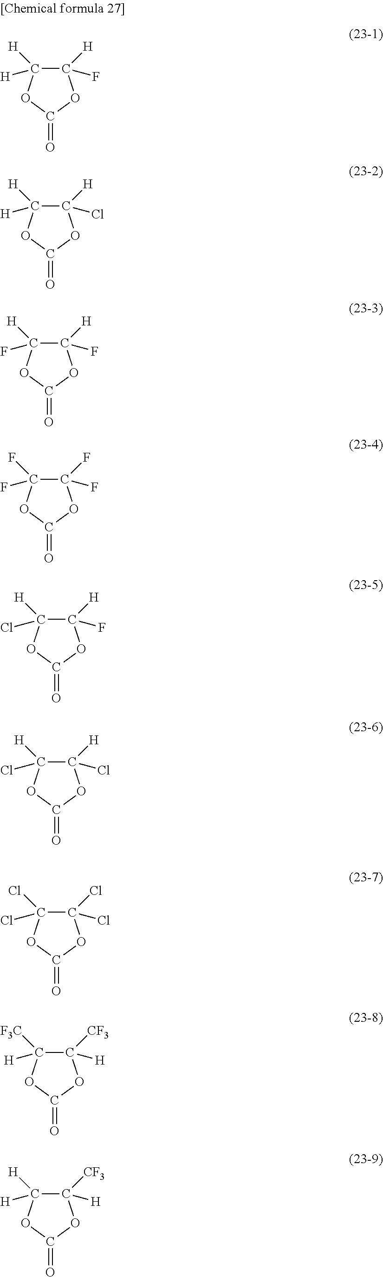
C1(F)([H])C([H])([H])OC(=O)O1.C1(Cl)([H])C([H])([H])OC(=O)O1.C1(F)([H])C(F)([H])OC(=O)O1.C1(F)(F)C(F)(F)OC(=O)O1.C1(F)([H])C(Cl)([H])OC(=O)O1.C1(Cl)([H])C(Cl)([H])OC(=O)O1.C1(Cl)(Cl)C(Cl)(Cl)OC(=O)O1.C1([H])([CF3])C([H])([F3C])OC(=O)O1.C1([H])([CF3])C([H])([H])OC(=O)O1
